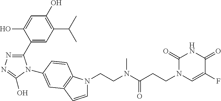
C1(C2=NN=C(O)N2C2=CC3=C(N(CCN(C(CCN4C=C(F)C(=O)NC4=O)=O)C)C=C3)C=C2)=CC(C(C)C)=C(O)C=C1O
